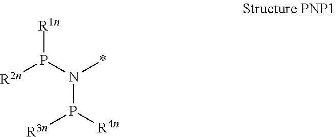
[R1n]P(N(*)P([R3n])[R4n])[R2n]
